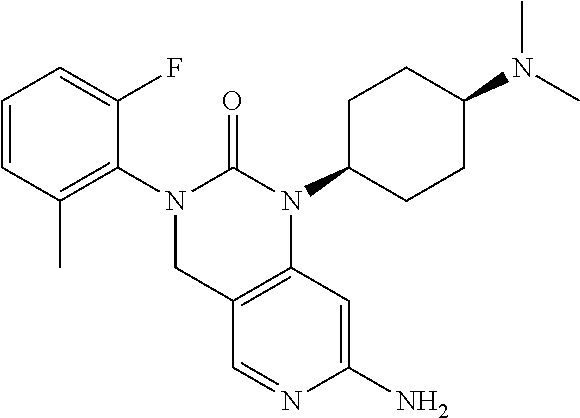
C1=CC(C)=C(N2C(=O)N(C3CCC(N(C)C)CC3)C3=C(C2)C=NC(N)=C3)C(F)=C1
